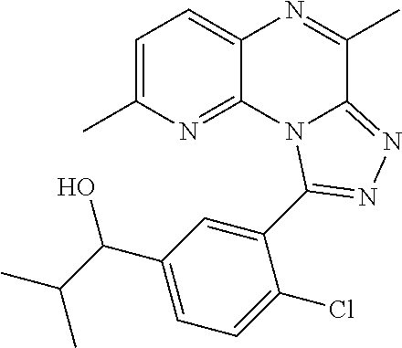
C1=C(C)N=C2C(=C1)N=C(C)C1=NN=C(C3=CC(C(C(C)C)O)=CC=C3Cl)N21
